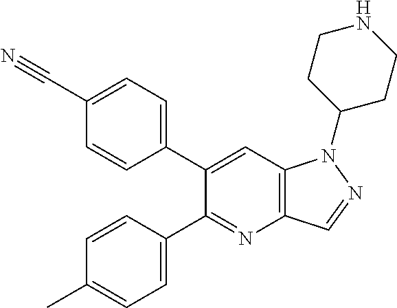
C1(C#N)=CC=C(C2=CC3=C(N=C2C2=CC=C(C)C=C2)C=NN3C2CCNCC2)C=C1
